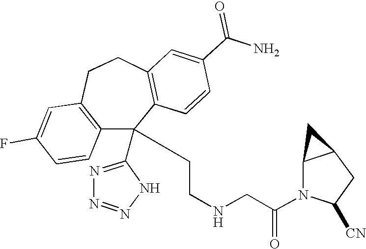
C1(F)=CC2=C(C=C1)C(C1=NN=NN1)(CCNCC(N1C([CN])CC3C1C3)=O)C1=C(CC2)C=C(C(N)=O)C=C1
